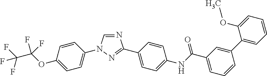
N1=CN(C2=CC=C(OC(F)(F)C(F)(F)F)C=C2)N=C1C1=CC=C(NC(C2=CC=CC(C3=CC=CC=C3OC)=C2)=O)C=C1
